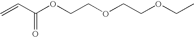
C=CC(OCCOCCOCC)=O
